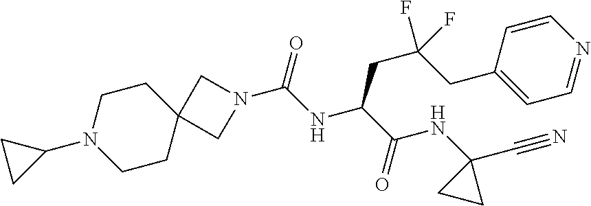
N1(C(NC(C(NC2(C#N)CC2)=O)CC(CC2=CC=NC=C2)(F)F)=O)CC2(C1)CCN(C1CC1)CC2
